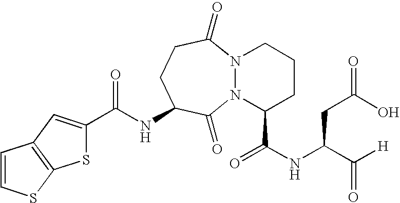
C1(C(NC2CCC(=O)N3N(C2=O)C(C(NC(C([H])=O)CC(O)=O)=O)CCC3)=O)=CC2=C(S1)SC=C2
